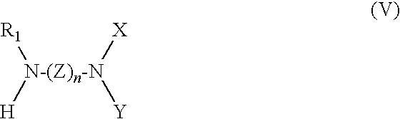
[R1][N-(Z)n-N]([H])([X])[Y]
